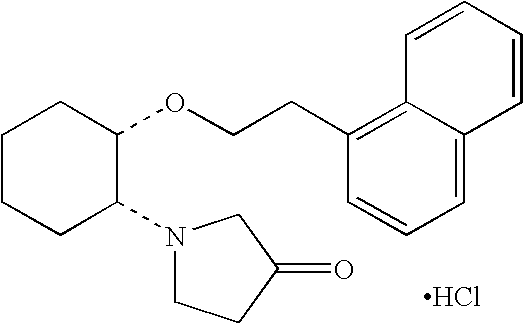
C1CCC(N2CCC(=O)C2)C(OCCC2=C3C(=CC=C2)C=CC=C3)C1.Cl
